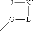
[J]1[G](C)[L][K]1
